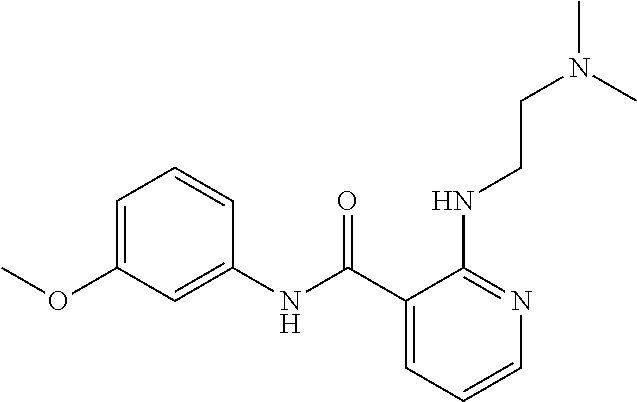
C1=CC=C(C(NC2=CC(OC)=CC=C2)=O)C(NCCN(C)C)=N1
